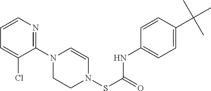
C1=CN=C(N2CCN(SC(=O)NC3=CC=C(C(C)(C)C)C=C3)C=C2)C(Cl)=C1
